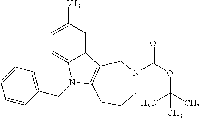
C1=C(C)C=C2C(=C1)N(CC1=CC=CC=C1)C1=C2CN(C(OC(C)(C)C)=O)CCC1
